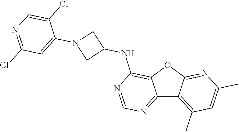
C12=NC=NC(NC3CN(C4=CC(Cl)=NC=C4Cl)C3)=C1OC1=NC(C)=CC(C)=C21
